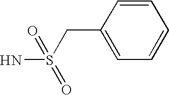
C1(CS(N)(=O)=O)=CC=CC=C1
